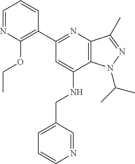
C1=NC(OCC)=C(C2=NC3=C(C(NCC4=CC=CN=C4)=C2)N(C(C)C)N=C3C)C=C1
